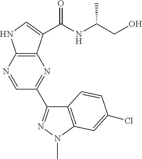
C12=C(N=CC(C3=NN(C)C4=C3C=CC(Cl)=C4)=N1)NC=C2C(=O)NC(CO)C
